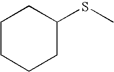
C1CCCC(SC)C1
